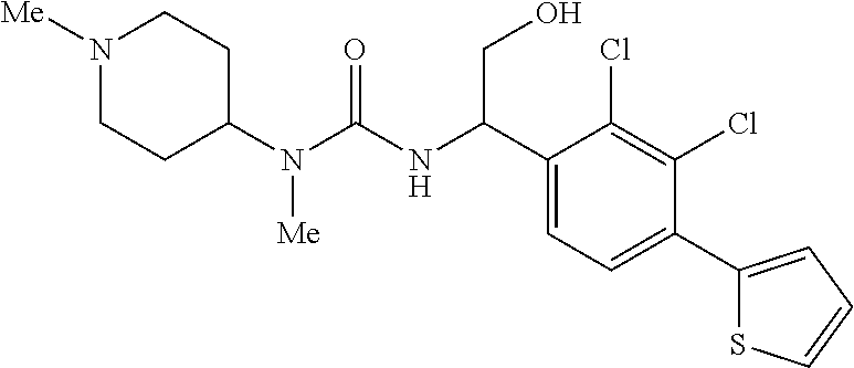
C1(N(C(NC(C2=CC=C(C3=CC=CS3)C(Cl)=C2Cl)CO)=O)[Me])CCN([Me])CC1
